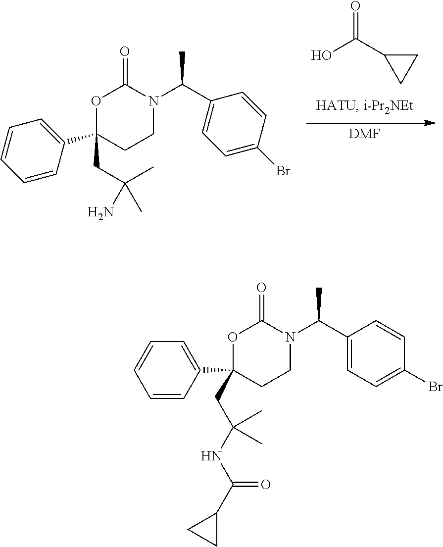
O1C(C2=CC=CC=C2)(CC(NC(C2CC2)=O)(C)C)CCN(C(C2=CC=C(Br)C=C2)C)C1=O.O=C(C1CC1)O.O1C(C2=CC=CC=C2)(CC(C)(N)C)CCN(C(C2=CC=C(Br)C=C2)C)C1=O.[DMF]
